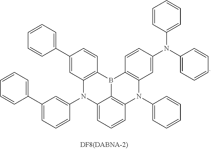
C12=CC=CC3=C1B(C1=C(N2C2=CC(C4=CC=CC=C4)=CC=C2)C=C(C2=CC=CC=C2)C=C1)C1=C(N3C2=CC=CC=C2)C=C(N(C2=CC=CC=C2)C2=CC=CC=C2)C=C1
